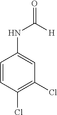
C1=CC(Cl)=C(Cl)C=C1NC([H])=O
